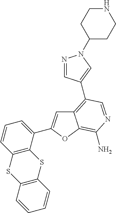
C12=C(C3=CN(C4CCNCC4)N=C3)C=NC(N)=C1OC(C1=CC=CC3=C1SC1=C(S3)C=CC=C1)=C2
